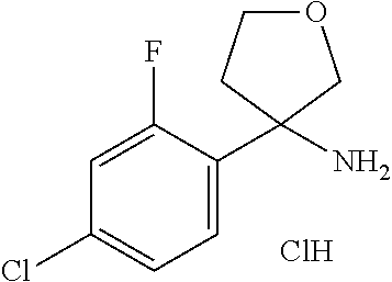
Cl.C1=C(F)C(C2(N)CCOC2)=CC=C1Cl
